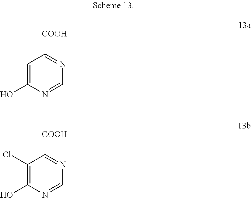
C1=C(O)N=CN=C1[COOH].C1(Cl)=C(O)N=CN=C1[COOH]
